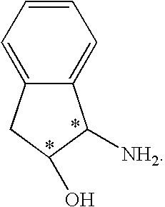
C1=CC=C2C(=C1)C([NH2])C(O)C2
